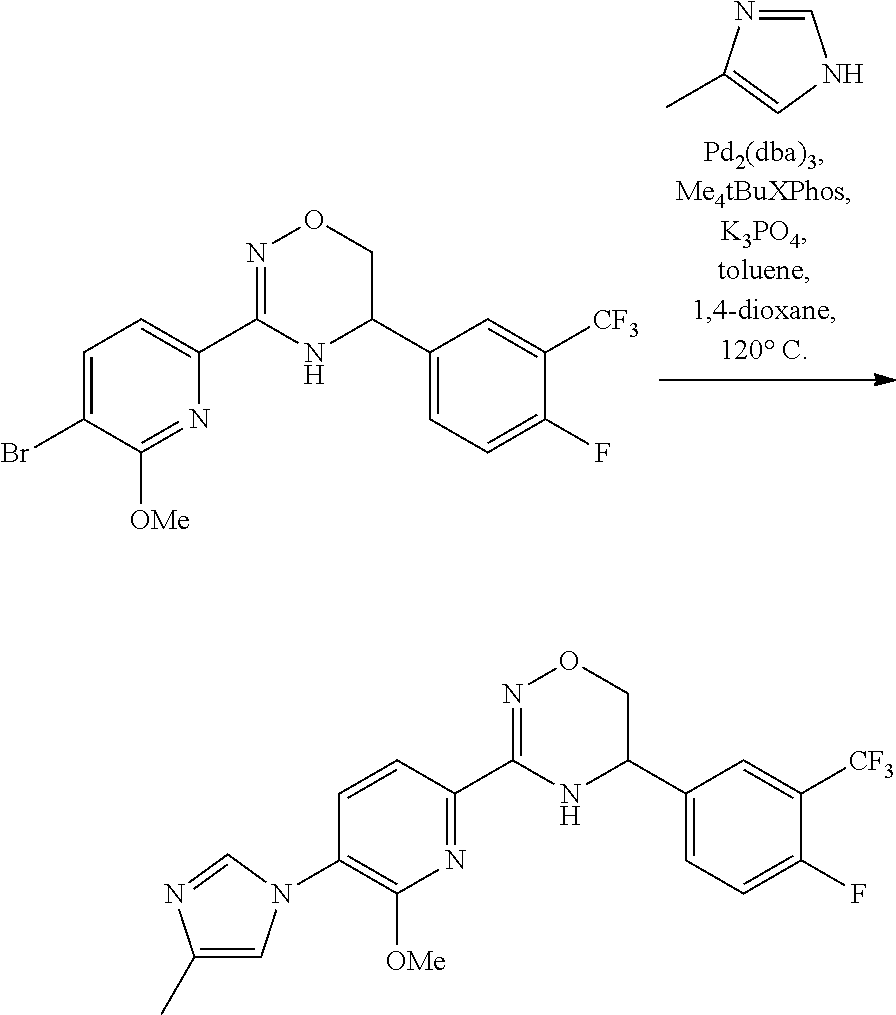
C1=C(Br)C([OMe])=NC(C2=NOCC(C3=CC=C(F)C([CF3])=C3)N2)=C1.C1=NC(C)=CN1.C1=CC(C2=NOCC(C3=CC=C(F)C([CF3])=C3)N2)=NC([OMe])=C1N1C=C(C)N=C1
